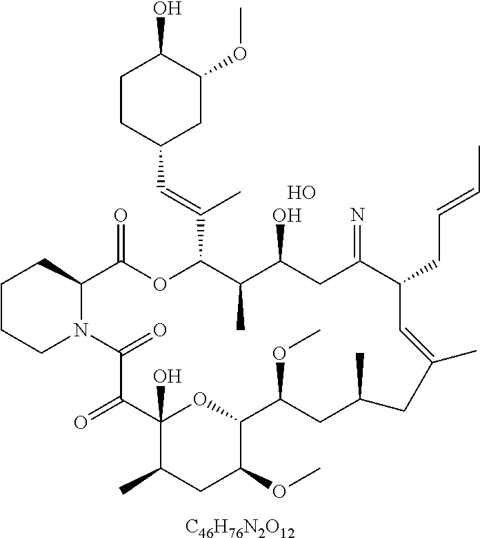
[C46H76N2O12].C1CCN2C(C1)C(=O)OC(C(=CC1CC(OC)C(O)CC1)C)C(C)C(O)CC(=N)C(CC=CC)C=C(C)CC(C)CC(OC)C1OC(O)(C(=O)C2=O)C(C)CC1OC.O
